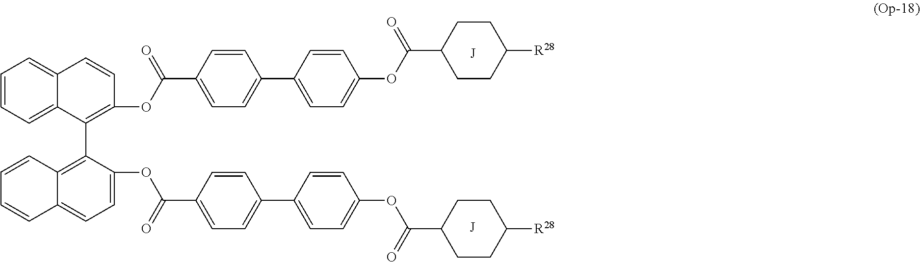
C1=CC=C2C(=C1)C=CC(OC(C1=CC=C(C3=CC=C(OC(C4CCC([R28])CC4)=O)C=C3)C=C1)=O)=C2C1=C2C(=CC=C1OC(C1=CC=C(C3=CC=C(OC(C4CCC([R28])CC4)=O)C=C3)C=C1)=O)C=CC=C2
